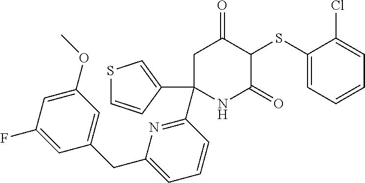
C1(SC2C(=O)CC(C3=NC(CC4=CC(OC)=CC(F)=C4)=CC=C3)(C3=CSC=C3)NC2=O)=CC=CC=C1Cl
